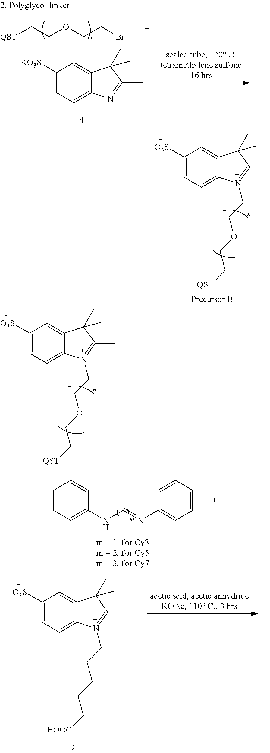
C1([KO3S])=CC=C2C(=C1)C(C)(C)C(C)=N2.C1([O3S])=CC=C2C(=C1)C(C)(C)C(C)=N2CCCCC[HOOC].[QST]CCOCCBr.C1([O3S])=CC=C2C(=C1)C(C)(C)C(C)=N2CCOCC[QST].C1([O3S])=CC=C2C(=C1)C(C)(C)C(C)=N2CCOCC[QST].C1=CC=C(NC=NC2=CC=CC=C2)C=C1
